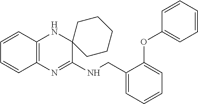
C1=CC2=C(C=C1)N=C(NCC1=CC=CC=C1OC1=CC=CC=C1)C1(N2)CCCCC1
